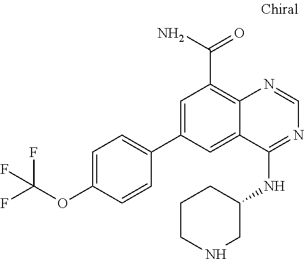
C1=C(C2=CC=C(OC(F)(F)F)C=C2)C=C2C(=C1C(=O)N)N=CN=C2NC1CCCNC1
